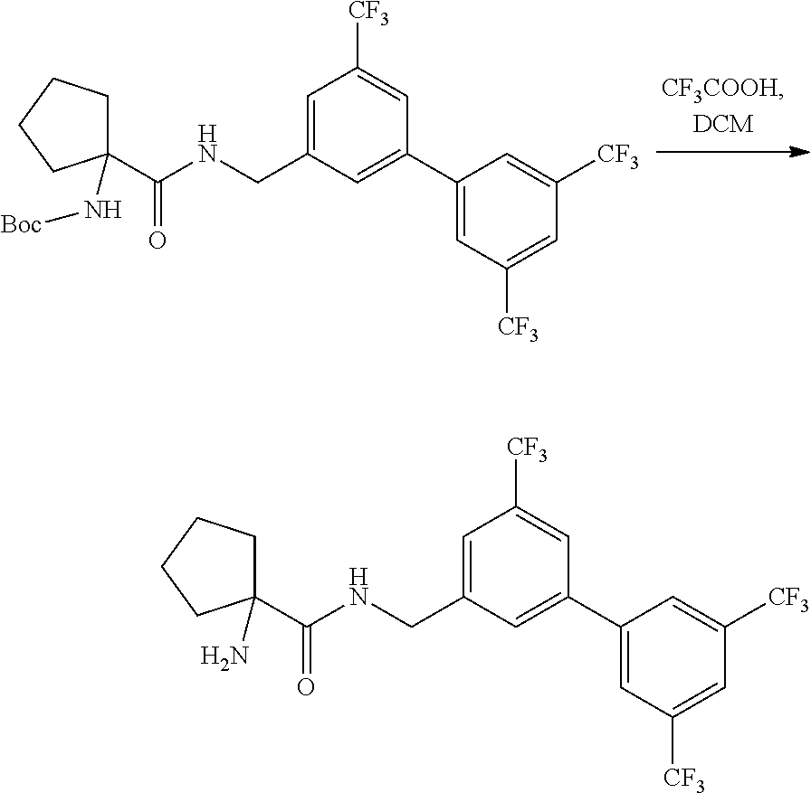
C1=C(CNC(C2(N[Boc])CCCC2)=O)C=C(C2=CC([CF3])=CC([CF3])=C2)C=C1[CF3].C1=C(CNC(C2(N)CCCC2)=O)C=C(C2=CC([CF3])=CC([CF3])=C2)C=C1[CF3]
